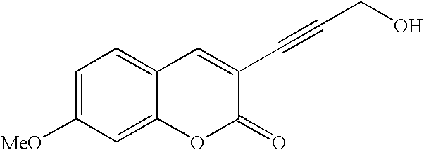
C1([MeO])=CC=C2C(=C1)OC(=O)C(C#CCO)=C2
